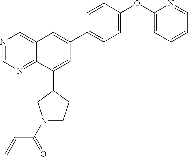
N1=CN=C2C(=C1)C=C(C1=CC=C(OC3=CC=CC=N3)C=C1)C=C2C1CN(C(C=C)=O)CC1
